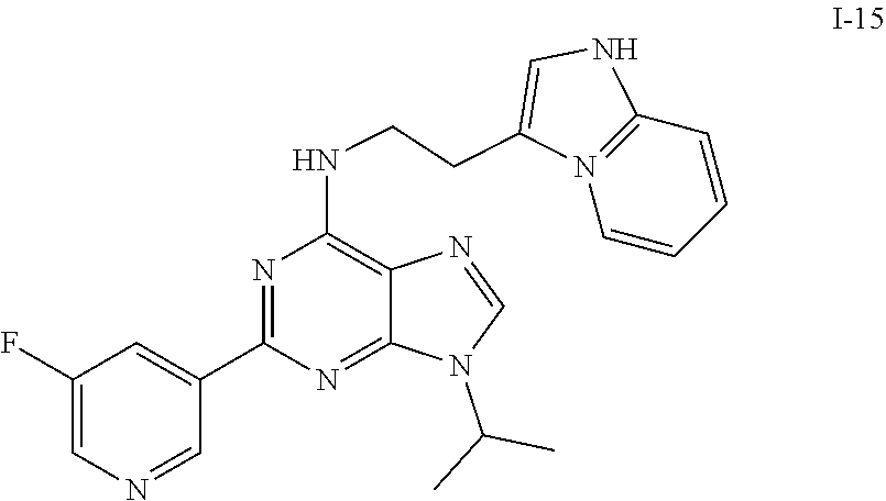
C1=NC=C(F)C=C1C1=NC(NCCC2=CNC3=N2C=CC=C3)=C2C(=N1)N(C(C)C)C=N2
